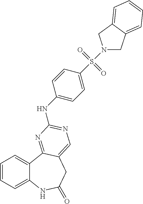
C1=CC=C2C(=C1)C1=NC(NC3=CC=C(S(=O)(=O)N4CC5=CC=CC=C5C4)C=C3)=NC=C1CC(=O)N2
